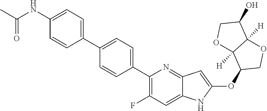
C1(C2=CC=C(C3=C(F)C=C4C(=N3)C=C(OC3COC5([H])C3([H])OCC5O)N4)C=C2)=CC=C(NC(C)=O)C=C1
